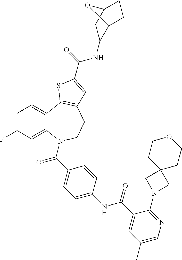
C1=C(F)C=C2C(=C1)C1=C(CCN2C(=O)C2=CC=C(NC(=O)C3=CC(C)=CN=C3N3CC4(C3)CCOCC4)C=C2)C=C(C(=O)NC2C3CCC(C2)O3)S1
